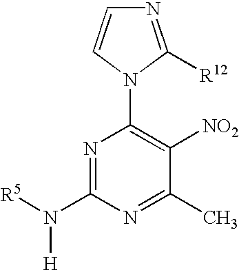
N1=C(N([R5])[H])N=C(C)C([NO2])=C1N1C=CN=C1[R12]
